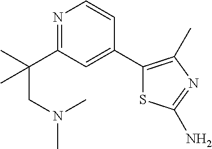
N1=C(C(C)(CN(C)C)C)C=C(C2=C(C)N=C(N)S2)C=C1
